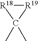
[R19]1[R18]C1(C)C
